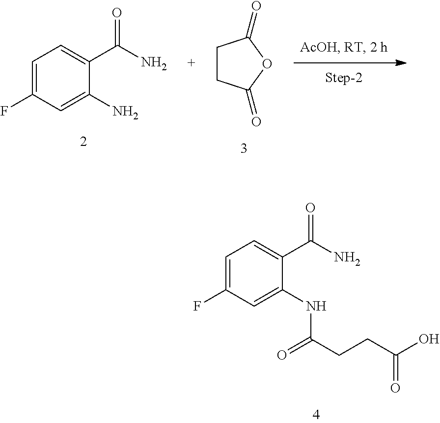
C1=C(F)C=C(NC(CCC(O)=O)=O)C(C(N)=O)=C1.C1CC(=O)OC1=O.C1=C(F)C=C(N)C(C(N)=O)=C1
